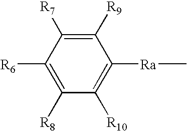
C1([R9])=C([R7])C([R6])=C([R8])C([R10])=C1[Ra]C
